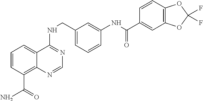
C1=CC(C(N)=O)=C2C(=C1)C(NCC1=CC=CC(NC(=O)C3=CC4=C(C=C3)OC(F)(F)O4)=C1)=NC=N2
